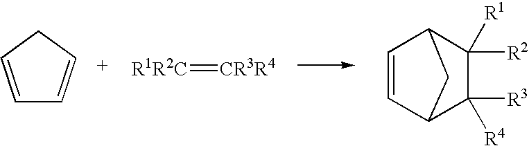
C1=CCC=C1.[R1R2C]=[CR3R4].C1([R2])([R1])C2C=CC(C1([R3])[R4])C2
